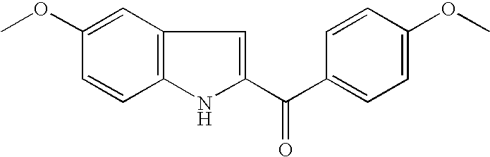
C12=C(NC(C(C3=CC=C(OC)C=C3)=O)=C1)C=CC(OC)=C2
